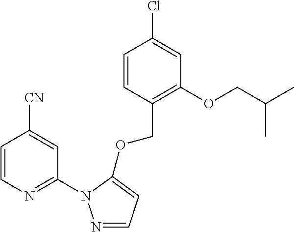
C1=CN=C(N2N=CC=C2OCC2=C(OCC(C)C)C=C(Cl)C=C2)C=C1[CN]
